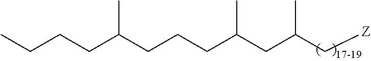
C(C(CCCC(CC(C[Z])C)C)C)CCC
